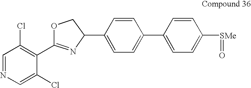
C1=NC=C(Cl)C(C2=NC(C3=CC=C(C4=CC=C([SMe]=O)C=C4)C=C3)CO2)=C1Cl
